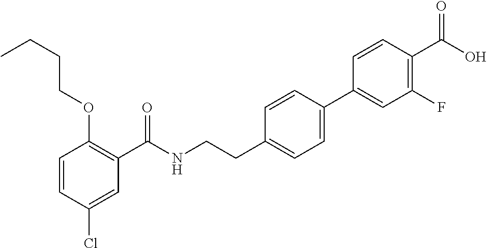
C1=CC(Cl)=CC(C(NCCC2=CC=C(C3=CC(F)=C(C(O)=O)C=C3)C=C2)=O)=C1OCCCC
